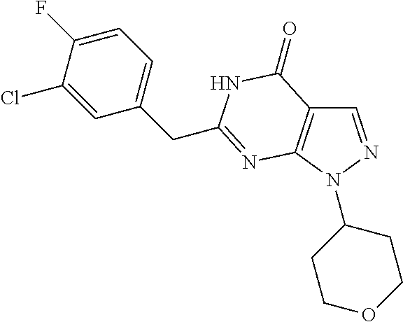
C1=NN(C2CCOCC2)C2=C1C(=O)NC(CC1=CC=C(F)C(Cl)=C1)=N2
